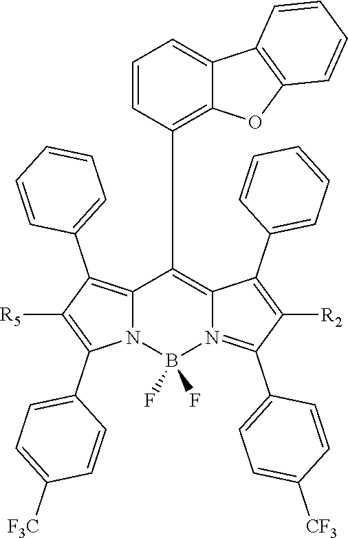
C12=C(C3=CC=CC=C3)C([R5])=C(C3=CC=C([F3C])C=C3)N1B(F)(F)N1=C(C3=CC=C([CF3])C=C3)C([R2])=C(C3=CC=CC=C3)C1=C2C1=C2C(=CC=C1)C1=C(O2)C=CC=C1
